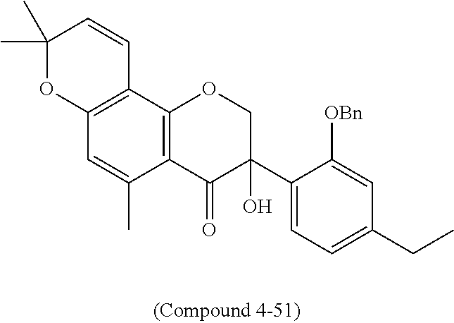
C1(C)(C)OC2=C(C=C1)C1=C(C(C)=C2)C(=O)C(C2=CC=C(CC)C=C2[OBn])(O)CO1
